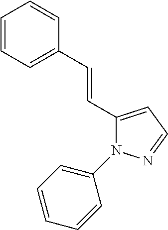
C1(C=CC2=CC=CC=C2)=CC=NN1C1=CC=CC=C1
